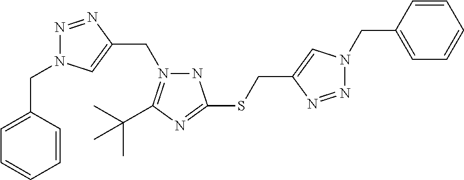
N1N(CC2=CN(CC3=CC=CC=C3)N=N2)=C(C(C)(C)C)N=C1SCC1=CN(CC2=CC=CC=C2)N=N1
